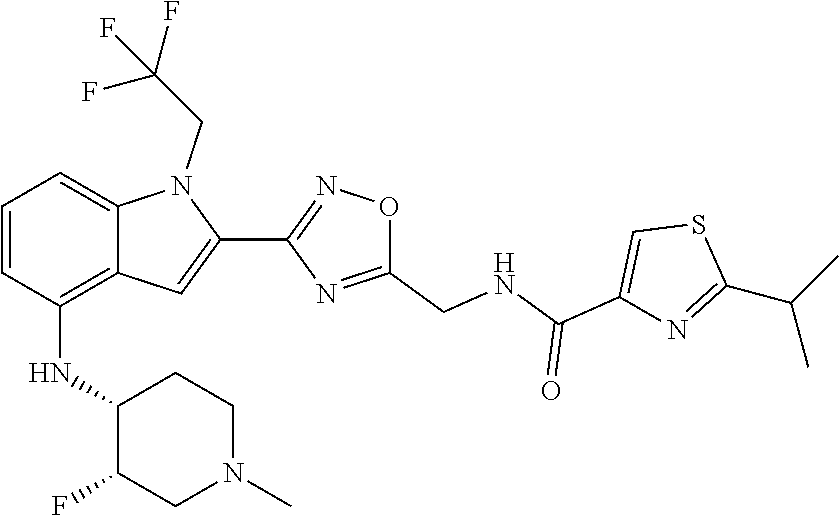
S1C(C(C)C)=NC(C(=O)NCC2=NC(C3=CC4=C(NC5C(F)CN(C)CC5)C=CC=C4N3CC(F)(F)F)=NO2)=C1
